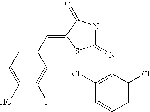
C1(O)=CC=C(C=C2C(=O)NC(=NC3=C(Cl)C=CC=C3Cl)S2)C=C1F
